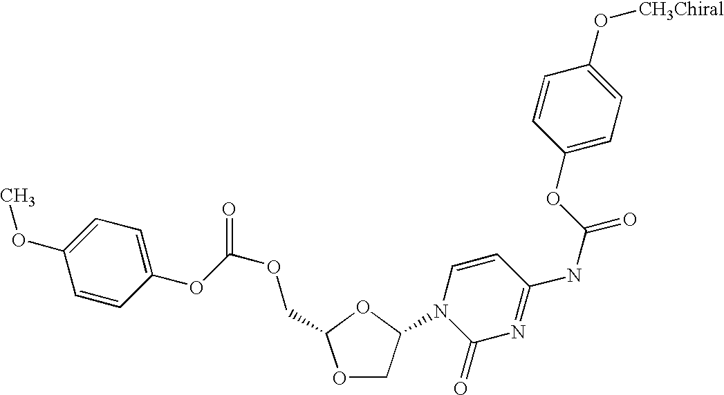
C1=C(OC)C=CC(OC(OCC2OCC(N3C(=O)N=C(NC(=O)OC4=CC=C(O[CH3Chiral])C=C4)C=C3)O2)=O)=C1
